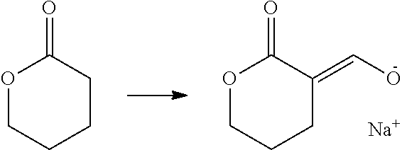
O1CCCC(=CO)C1=O.[Na].O1CCCCC1=O
